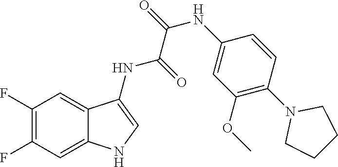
C1(F)=C(F)C=C2C(=C1)C(NC(=O)C(=O)NC1=CC(OC)=C(N3CCCC3)C=C1)=CN2
